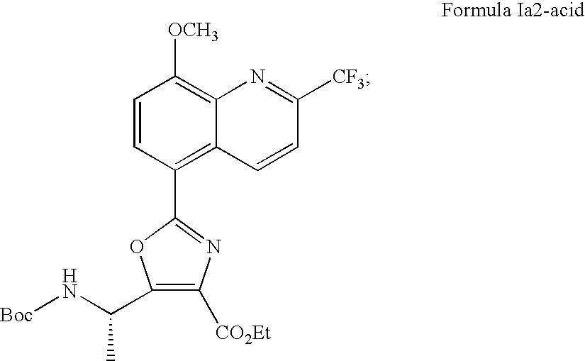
C1=CC(C2=NC([CO2Et])=C(C(N[Boc])C)O2)=C2C(=C1[OCH3])N=C([CF3])C=C2
